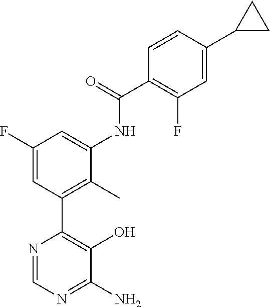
C1(F)=CC(C2=C(O)C(N)=NC=N2)=C(C)C(NC(=O)C2=C(F)C=C(C3CC3)C=C2)=C1
